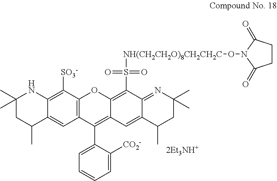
C12=C(C([SO3-])=C3C(=C1)C(C)CC(C)(C)N3)OC1=C(S([NH(CH2CH2O)8CH2CH2C]ON3C(=O)CCC3=O)(=O)=O)C3=NC(C)(C)CC(C)C3=CC1=C2C1=CC=CC=C1[CO2-]
